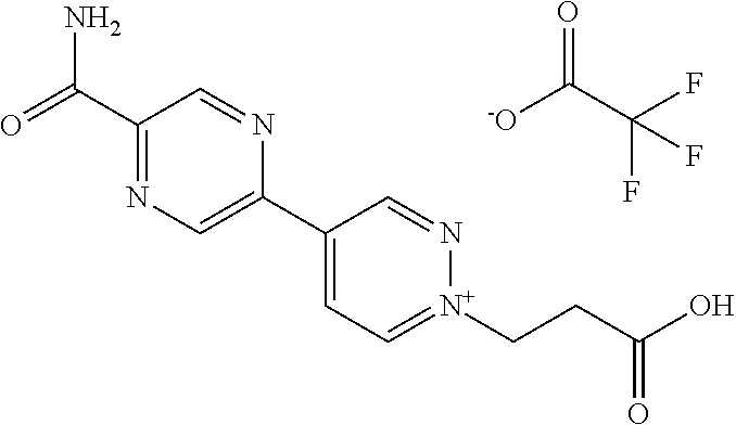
C1(C(=O)N)=NC=C(C2=CC=[N+](CCC(O)=O)N=C2)N=C1.[-O]C(C(F)(F)F)=O
